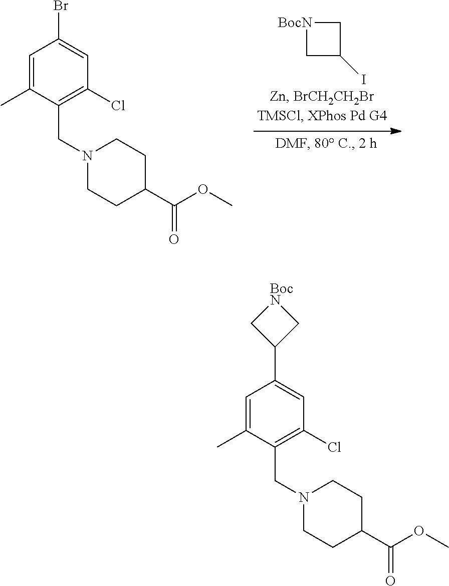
C1C(I)C[BocN]1.C1=C(C)C(CN2CCC(C(OC)=O)CC2)=C(Cl)C=C1Br.C1=C(C)C(CN2CCC(C(OC)=O)CC2)=C(Cl)C=C1C1C[BocN]C1
